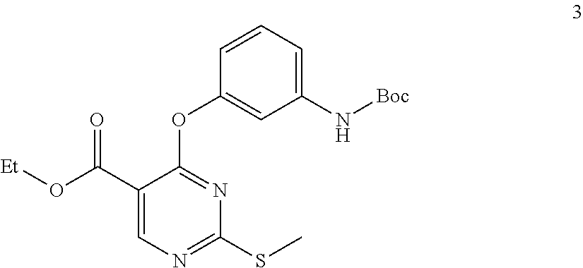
C1(N[Boc])=CC=CC(OC2=NC(SC)=NC=C2C(=O)O[Et])=C1
